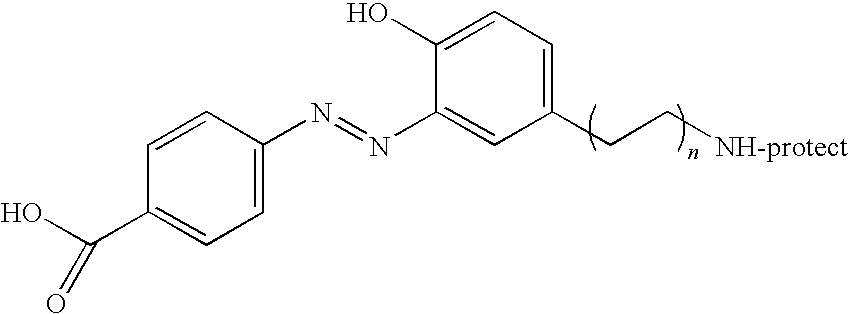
C1=C(N=NC2=CC(CC[NH-protect])=CC=C2O)C=CC(C(O)=O)=C1
